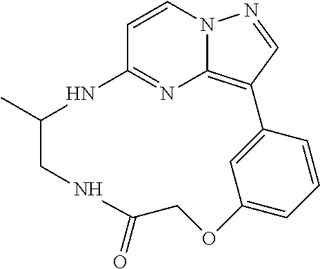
C12=C3C=NN1C=CC(=N2)NC(C)CNC(=O)COC1=CC=CC3=C1
